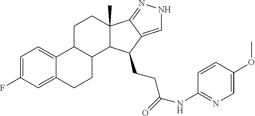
C1=C(F)C=C2C(=C1)C1C(CC2)C2C(C)(CC1)C1=NNC=C1C2CCC(NC1=NC=C(OC)C=C1)=O
